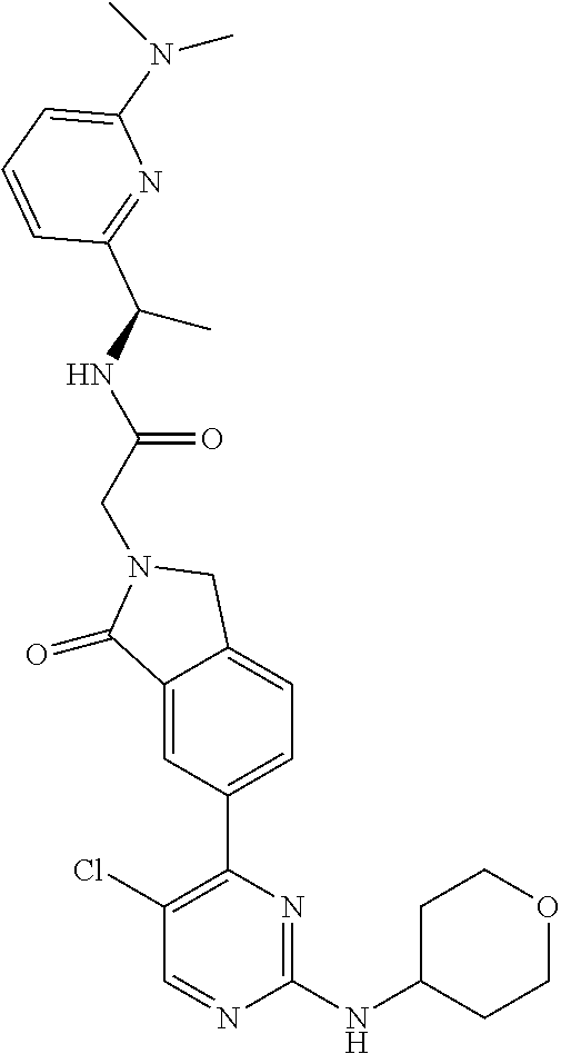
C1(=O)C2=CC(C3=C(Cl)C=NC(NC4CCOCC4)=N3)=CC=C2CN1CC(NC(C)C1=NC(N(C)C)=CC=C1)=O
